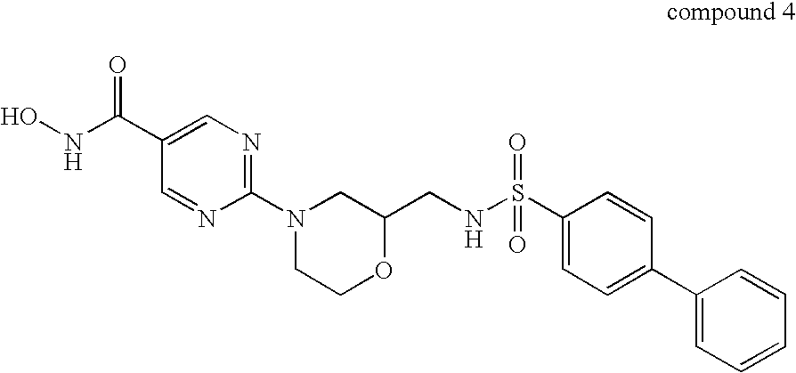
C1(C(NO)=O)=CN=C(N2CCOC(CNS(C3=CC=C(C4=CC=CC=C4)C=C3)(=O)=O)C2)N=C1
